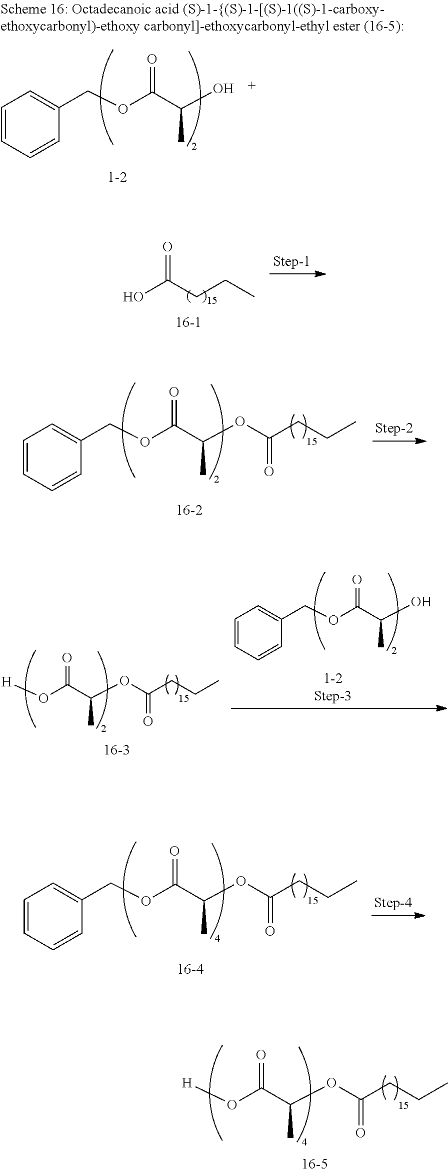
C1=CC=CC(COC(C(O)C)=O)=C1.O=C(CCC)O.C1=CC=CC(COC(C(OC(CCC)=O)C)=O)=C1.[H]OC(C(OC(CCC)=O)C)=O.C1=CC=CC(COC(C(O)C)=O)=C1.C1=CC=CC(COC(C(OC(CCC)=O)C)=O)=C1.[H]OC(C(OC(CCC)=O)C)=O
